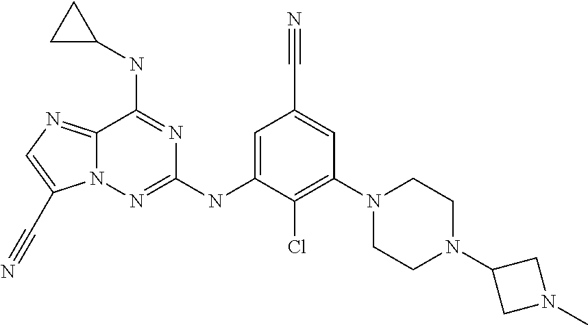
C12=NC=C(C#N)N1N=C(NC1=CC(C#N)=CC(N3CCN(C4CN(C)C4)CC3)=C1Cl)N=C2NC1CC1
